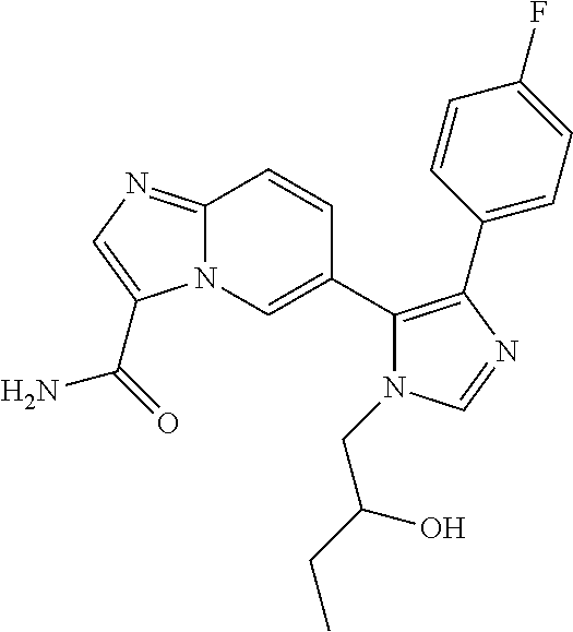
N12C(=NC=C1C(=O)N)C=CC(C1=C(C3=CC=C(F)C=C3)N=CN1CC(CC)O)=C2
